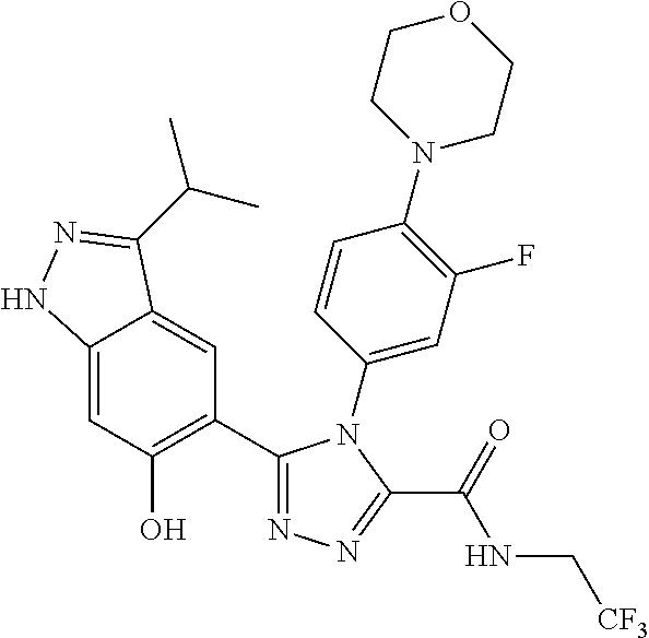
C1=C2C(=CC(C3=NN=C(C(=O)NC[CF3])N3C3=CC(F)=C(N4CCOCC4)C=C3)=C1O)C(C(C)C)=NN2
